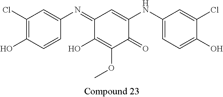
C1(=NC2=CC(Cl)=C(O)C=C2)C(O)=C(OC)C(=O)C(NC2=CC=C(O)C(Cl)=C2)=C1
